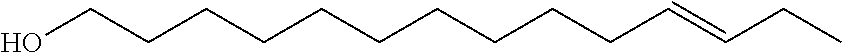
C(CCCCCC=CCC)CCCCO
